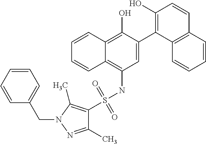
C1=C(C2=C(O)C=CC3=C2C=CC=C3)C(O)=C2C(=C1NS(C1=C(C)N(CC3=CC=CC=C3)N=C1C)(=O)=O)C=CC=C2
